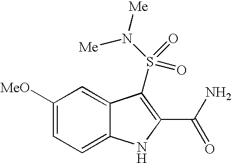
C1([MeO])=CC=C2C(=C1)C(S(N([Me])[Me])(=O)=O)=C(C(N)=O)N2
